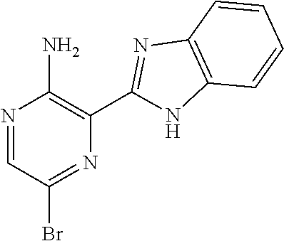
N1=CC(Br)=NC(C2=NC3=C(N2)C=CC=C3)=C1N
